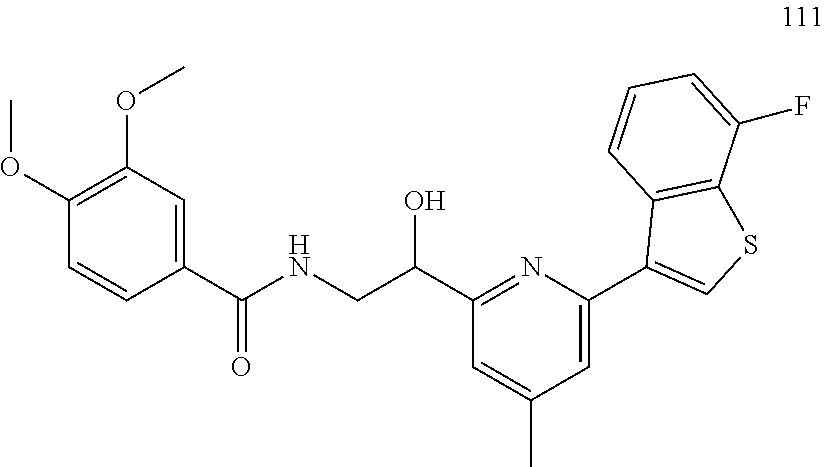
C1=CC(C(NCC(C2=NC(C3=CSC4=C3C=CC=C4F)=CC(C)=C2)O)=O)=CC(OC)=C1OC
